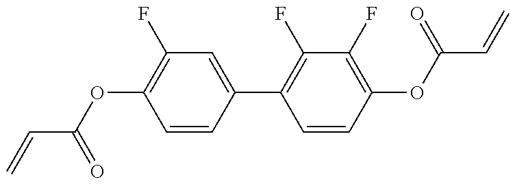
C(=C)C(OC1=C(F)C=C(C2=C(F)C(F)=C(OC(C=C)=O)C=C2)C=C1)=O
